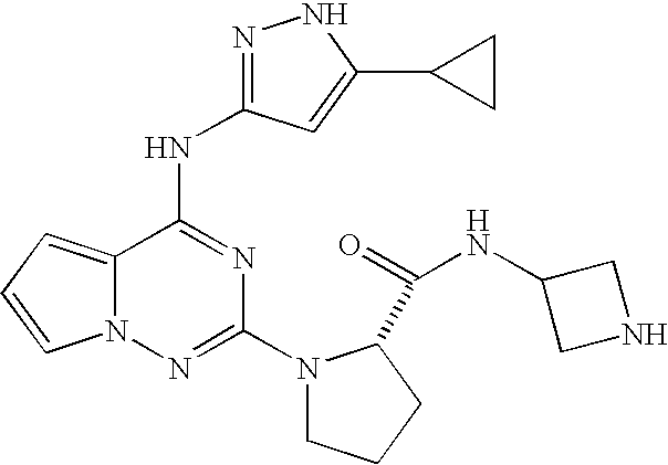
C12=CC=CN1N=C(N1CCCC1C(=O)NC1CNC1)N=C2NC1=NNC(C2CC2)=C1
